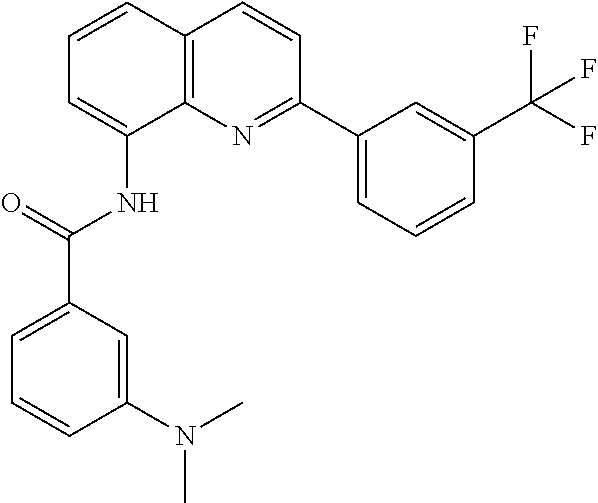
C1=CC2=C(C(NC(=O)C3=CC=CC(N(C)C)=C3)=C1)N=C(C1=CC=CC(C(F)(F)F)=C1)C=C2
